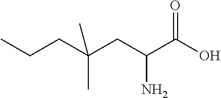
C(CC(CC(C(O)=O)N)(C)C)C
